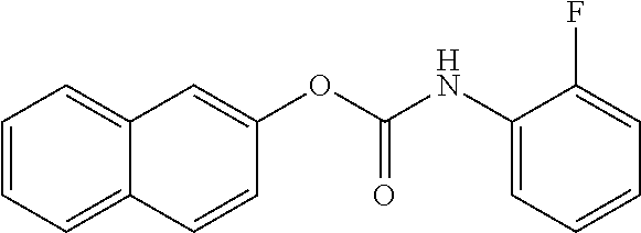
C12=CC=CC=C1C=CC(OC(=O)NC1=CC=CC=C1F)=C2
